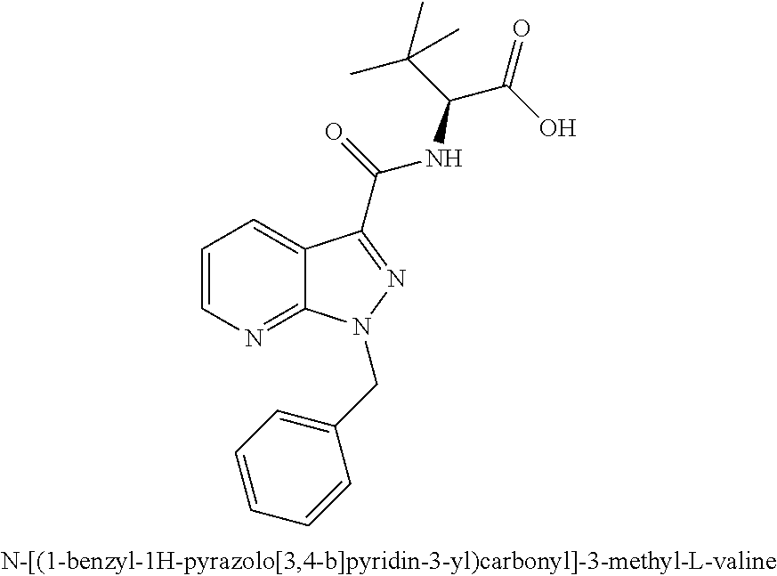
C1=CN=C2C(=C1)C(C(NC(C(C)(C)C)C(=O)O)=O)=NN2CC1=CC=CC=C1
